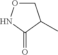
O=C1C(C)CON1
